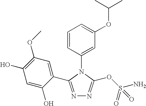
N1=C(C2=CC(OC)=C(O)C=C2O)N(C2=CC(OC(C)C)=CC=C2)C(OS(N)(=O)=O)=N1
